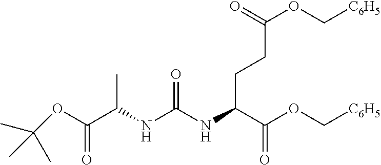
N(C(NC(C(OC[C6H5])=O)CCC(OC[C6H5])=O)=O)C(C(OC(C)(C)C)=O)C
